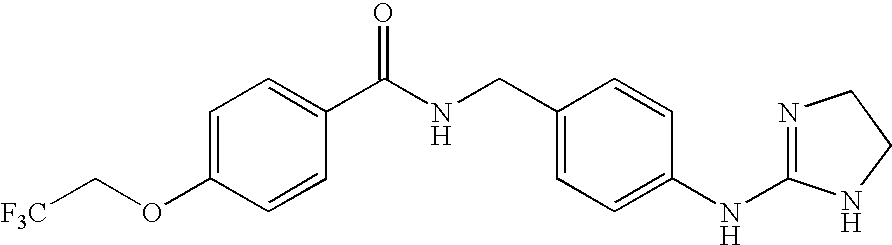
C1=C(OC[F3C])C=CC(C(NCC2=CC=C(NC3=NCCN3)C=C2)=O)=C1
